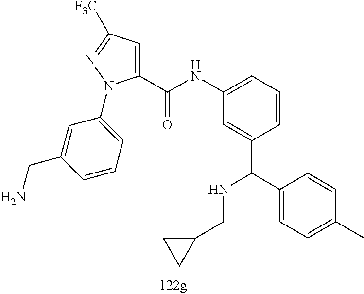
C(C1=CC([F3C])=NN1C1=CC=CC(CN)=C1)(NC1=CC=CC(C(C2=CC=C(C)C=C2)NCC2CC2)=C1)=O
